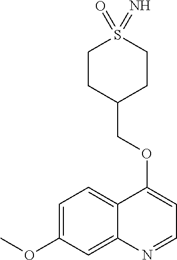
C1=C(OC)C=C2C(=C1)C(OCC1CCS(=O)(=N)CC1)=CC=N2
